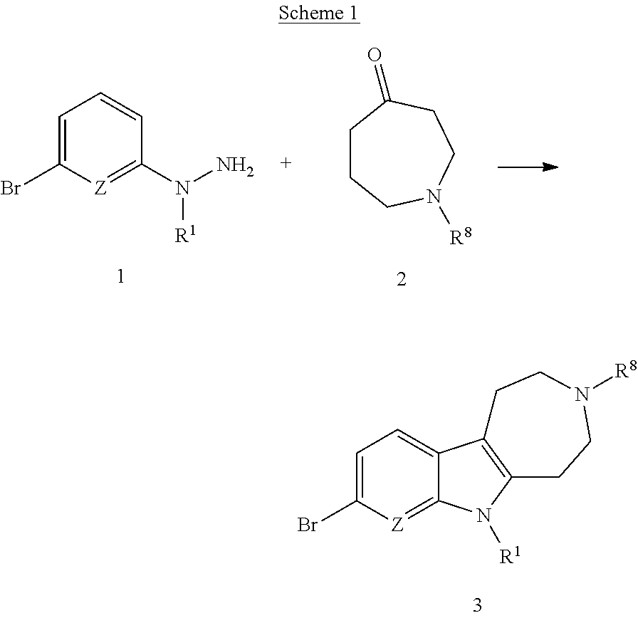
C1=C(Br)[Z]=C(N(N)[R1])C=C1.C1CCN([R8])CCC1=O.C1=C(Br)[Z]=C2C(=C1)C1=C(N2[R1])CCN([R8])CC1
